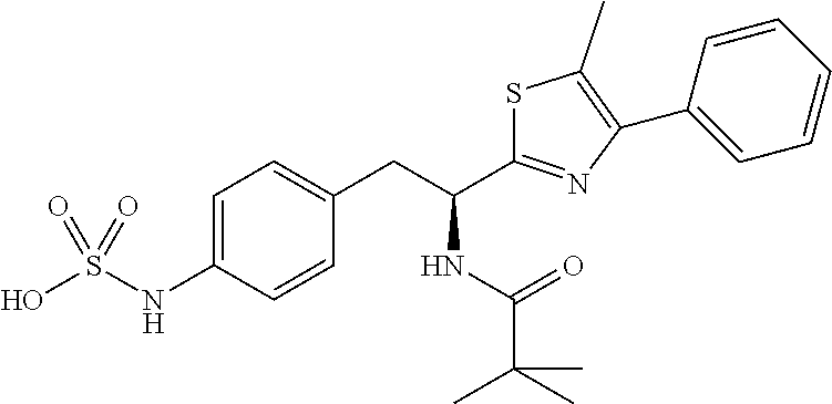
OS(=O)(=O)NC1=CC=C(CC(C2=NC(C3=CC=CC=C3)=C(C)S2)NC(=O)C(C)(C)C)C=C1
